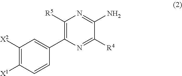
C1([X2])=C([X1])C=CC(C2=C([R5])N=C(N)C([R4])=N2)=C1
